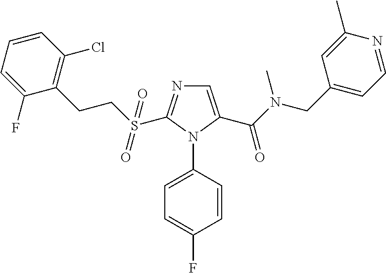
C1=C(C(N(CC2=CC=NC(C)=C2)C)=O)N(C2=CC=C(F)C=C2)C(S(CCC2=C(Cl)C=CC=C2F)(=O)=O)=N1
